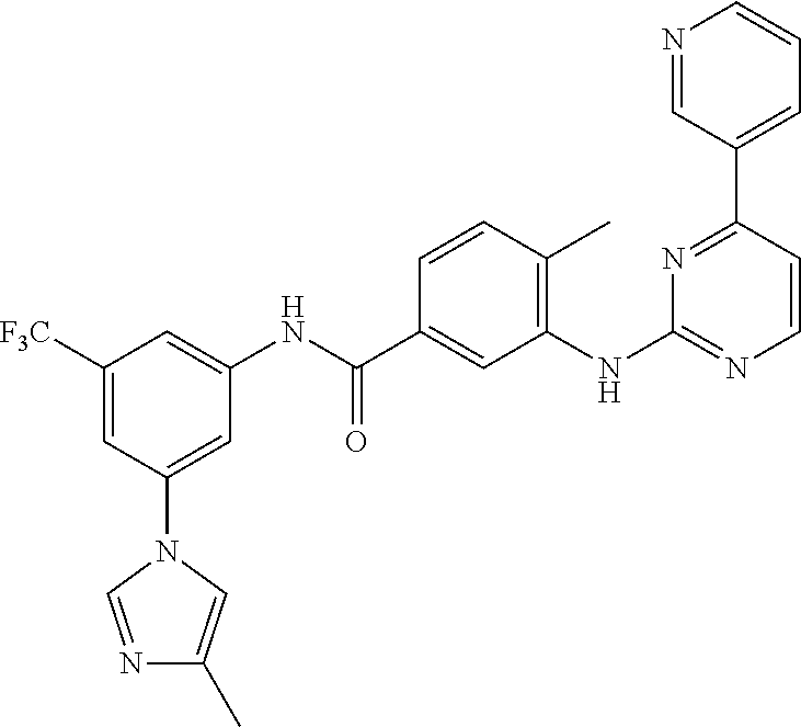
N1=CC(C2=NC(NC3=C(C)C=CC(C(NC4=CC([F3C])=CC(N5C=NC(C)=C5)=C4)=O)=C3)=NC=C2)=CC=C1
